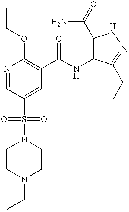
N1=CC(S(=O)(=O)N2CCN(CC)CC2)=CC(C(NC2=C(C(=O)N)NN=C2CC)=O)=C1OCC
